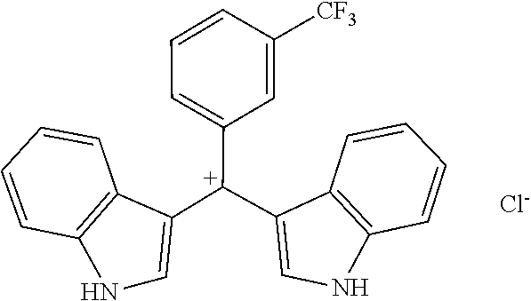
C1=CC2=C(C=C1)C([C+](C1=CC=CC([CF3])=C1)C1=CNC3=C1C=CC=C3)=CN2.[Cl-]
